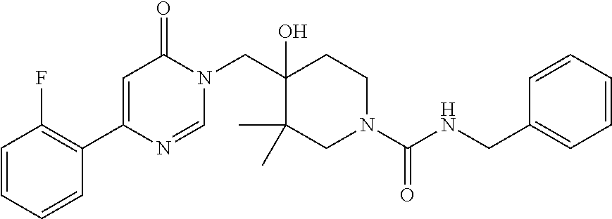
C1=CC=CC(C2=CC(=O)N(CC3(O)C(C)(C)CN(C(NCC4=CC=CC=C4)=O)CC3)C=N2)=C1F
